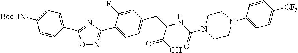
C1(C2=NC(C3=CC=C(CC(NC(N4CCN(C5=CC=C([CF3])C=C5)CC4)=O)C(O)=O)C=C3F)=NO2)=CC=C([BocHN])C=C1
